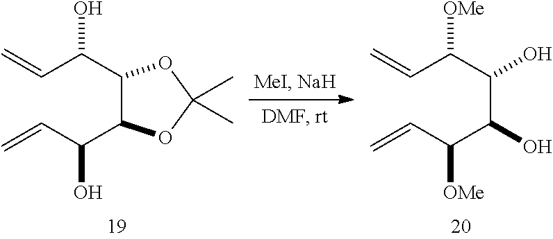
C(C(C1C(C(C=C)O)OC(C)(C)O1)O)=C.C(C(C(C(C(C=C)[OMe])O)O)[OMe])=C
